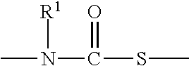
CN(C(=O)SC)[R1]
